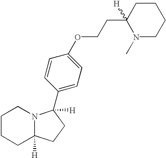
C1CCC2([H])N(C1)C([H])(C1=CC=C(OCCC3([H])N(C)CCCC3)C=C1)CC2
